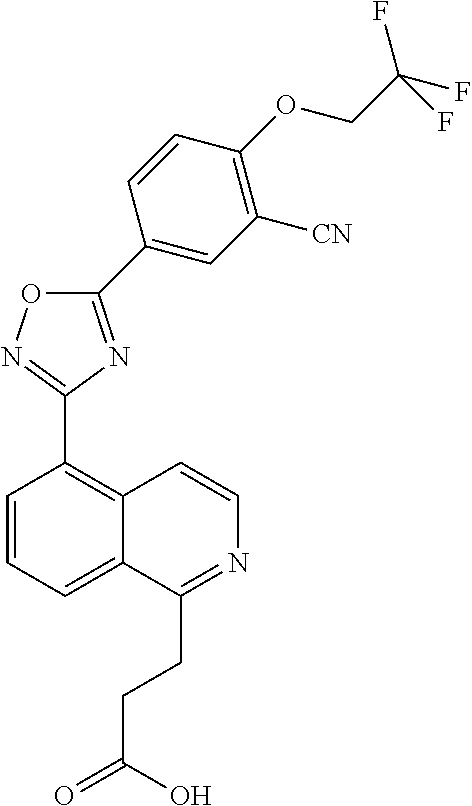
C1=CC=C2C(=C1C1=NOC(C3=CC([CN])=C(OCC(F)(F)F)C=C3)=N1)C=CN=C2CCC(=O)O
